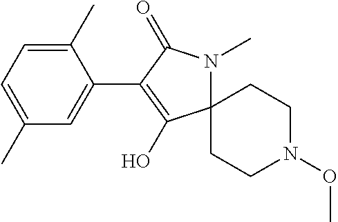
C1(C)=CC=C(C)C=C1C1=C(O)C2(N(C)C1=O)CCN(OC)CC2
